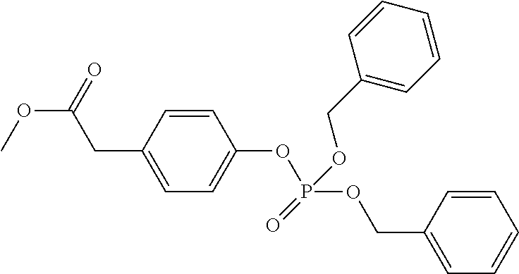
C1(CC(OC)=O)=CC=C(OP(OCC2=CC=CC=C2)(OCC2=CC=CC=C2)=O)C=C1
